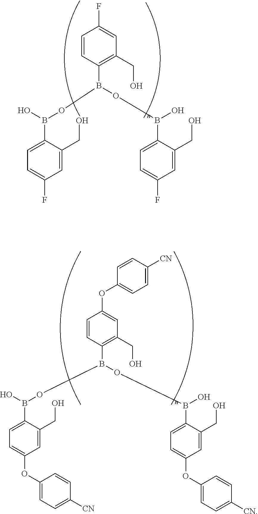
C1=CC(B(OB(C2=CC=C(F)C=C2CO)O)OB(C2=CC=C(F)C=C2CO)O)=C(CO)C=C1F.C1=CC([CN])=CC=C1OC1=CC(CO)=C(B(OB(C2=CC=C(OC3=CC=C([CN])C=C3)C=C2CO)O)OB(O)C2=CC=C(OC3=CC=C([CN])C=C3)C=C2CO)C=C1
